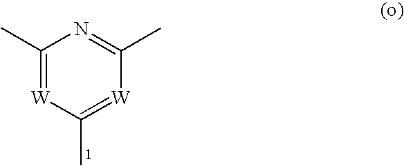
C1(C)=[W]C(C)=[W]C(C)=N1
